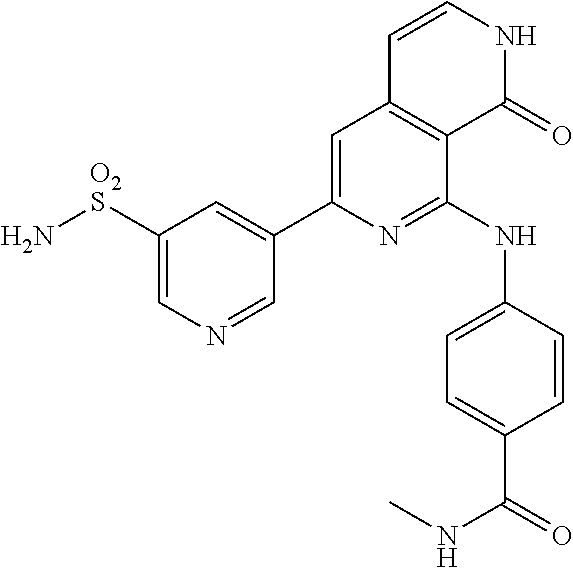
C1([O2S]N)=CN=CC(C2=CC3=C(C(NC4=CC=C(C(NC)=O)C=C4)=N2)C(=O)NC=C3)=C1
